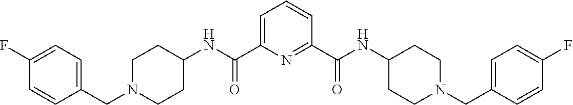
C1(CN2CCC(NC(C3=NC(C(NC4CCN(CC5=CC=C(F)C=C5)CC4)=O)=CC=C3)=O)CC2)=CC=C(F)C=C1
